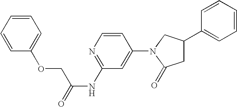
C1=CC(N2C(=O)CC(C3=CC=CC=C3)C2)=CC(NC(=O)COC2=CC=CC=C2)=N1
